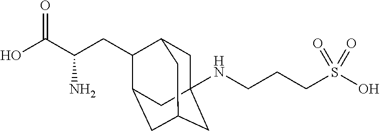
C1C2(NCCCS(O)(=O)=O)CC3CC(C(CC(C(O)=O)N)C1C3)C2
